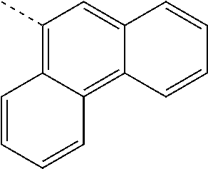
C1(C)=C2C(=C3C(=C1)C=CC=C3)C=CC=C2
